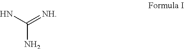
C(N)(=[NH])N
